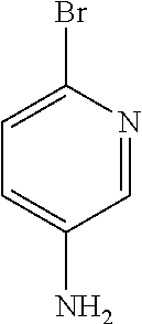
C1(Br)=CC=C(N)C=N1
